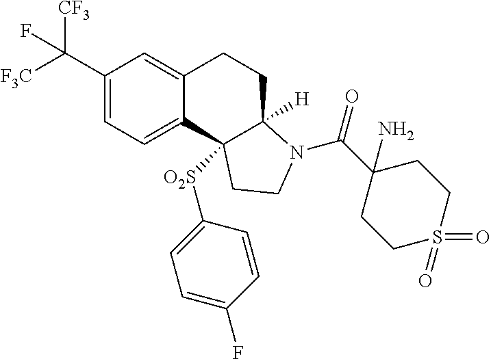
C(C1=CC=C2C(=C1)CCC1([H])C2([O2S]C2=CC=C(F)C=C2)CCN1C(=O)C1(N)CCS(=O)(=O)CC1)([F3C])([CF3])F
